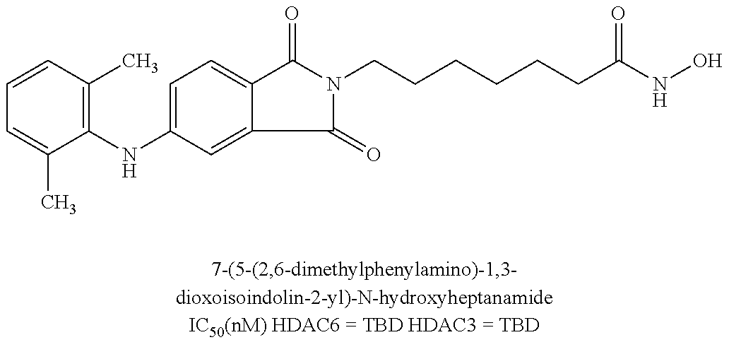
C1=CC(C)=C(NC2=CC=C3C(=C2)C(=O)N(CCCCCCC(NO)=O)C3=O)C(C)=C1
